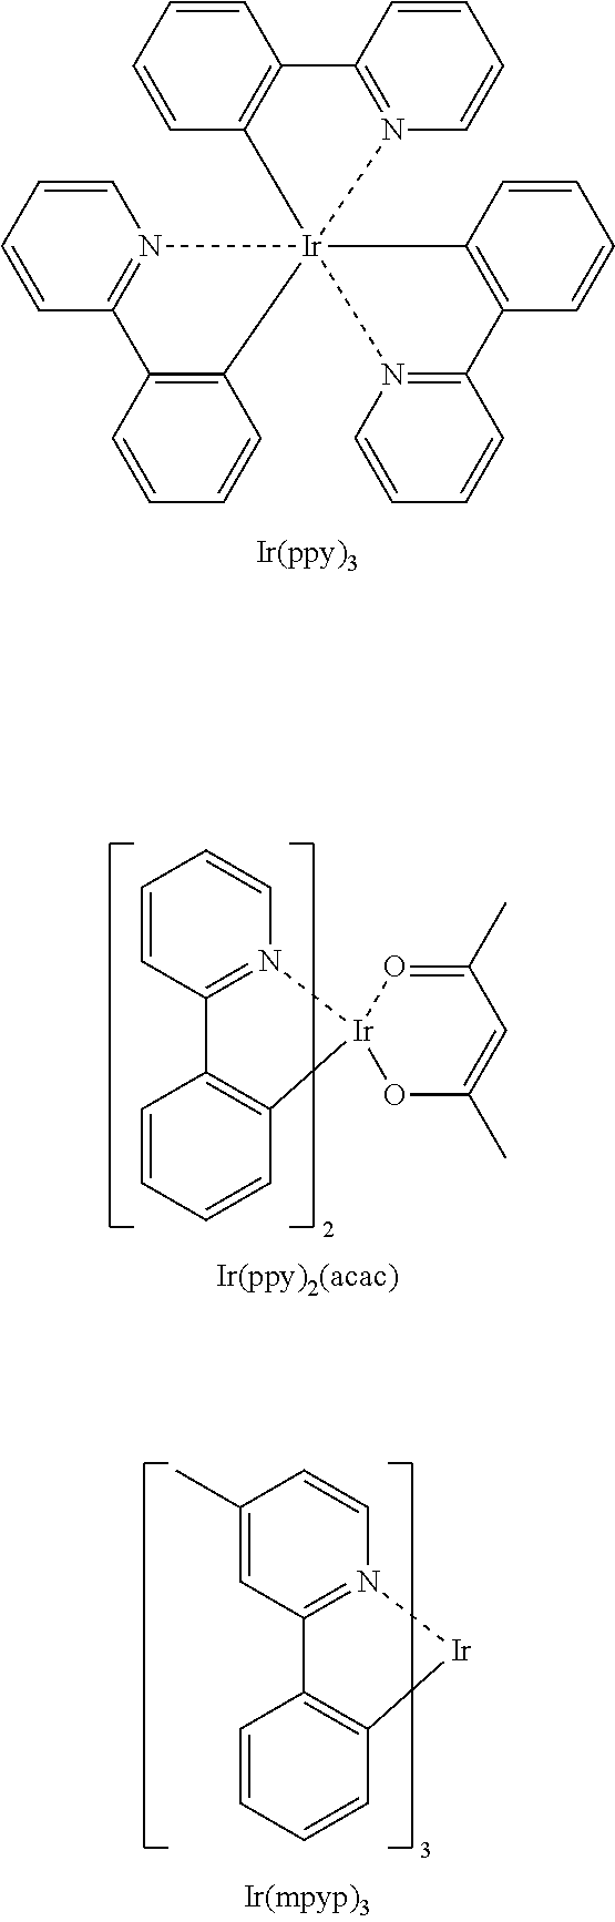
C1=CC=CN2=C1C1=C(C=CC=C1)[Ir]21OC(C)=CC(C)=O1.C1=C(C)C=CN2=C1C1=C(C=CC=C1)[Ir]2.C1=CC=CC2=C1[Ir]13(N4=C2C=CC=C4)(N2=C(C=CC=C2)C2=C1C=CC=C2)C1=C(C=CC=C1)C1=N3C=CC=C1
